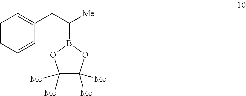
C1=CC=CC(CC([Me])B2OC([Me])([Me])C([Me])([Me])O2)=C1
